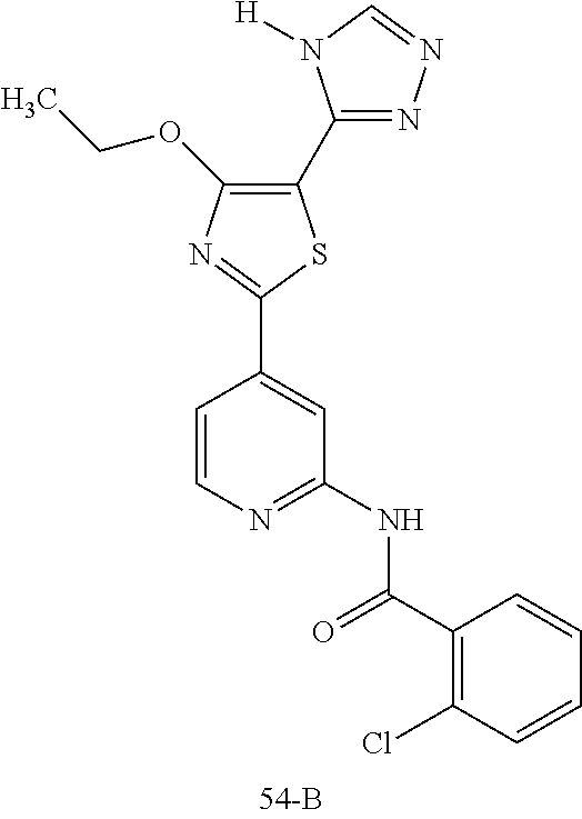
C1(C2=NN=CN2[H])=C(OCC)N=C(C2=CC(NC(C3=C(Cl)C=CC=C3)=O)=NC=C2)S1
